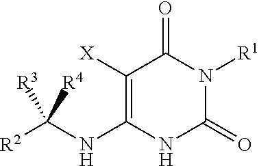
C1([X])=C(NC([R2])([R3])[R4])NC(=O)N([R1])C1=O
